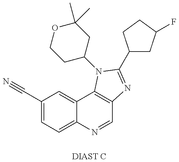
C1(C#N)=CC=C2C(=C1)C1=C(C=N2)N=C(C2CC(F)CC2)N1C1CC(C)(C)OCC1.[DIAST C]
